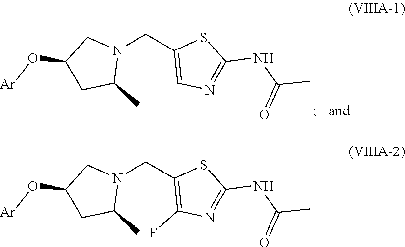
N1(CC2=CN=C(NC(C)=O)S2)CC(O[Ar])CC1C.N1(CC2=C(F)N=C(NC(C)=O)S2)CC(O[Ar])CC1C
